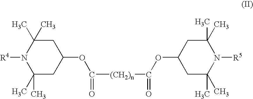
C1C(C)(C)N([R4])C(C)(C)CC1OC(=O)[(CH2)n]C(=O)OC1CC(C)(C)N([R5])C(C)(C)C1
